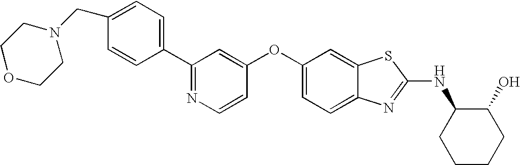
N1=C(C2=CC=C(CN3CCOCC3)C=C2)C=C(OC2=CC=C3C(=C2)SC(NC2CCCCC2O)=N3)C=C1
